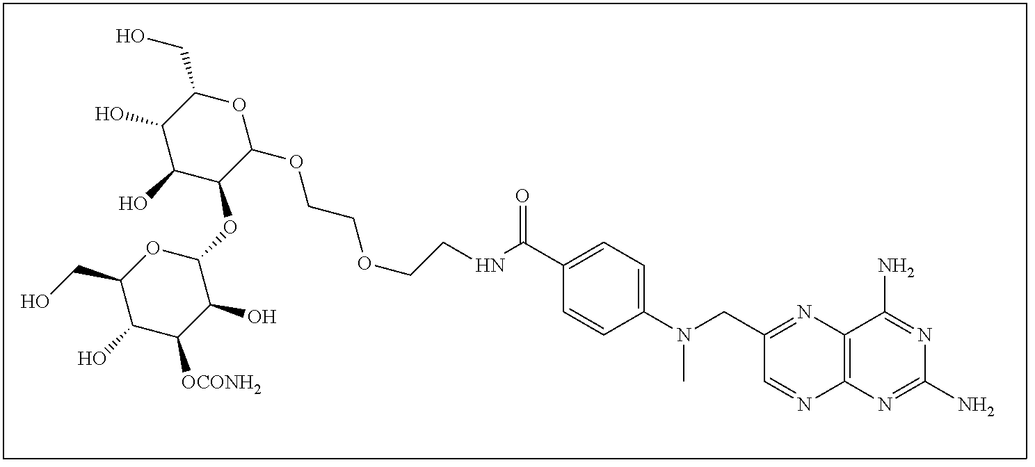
C12=C(N=C(N)N=C1N)N=CC(CN(C1=CC=C(C(NCCOCCOC3OC(CO)C(O)C(O)C3OC3OC(CO)C(O)C([OCONH2])C3O)=O)C=C1)C)=N2
